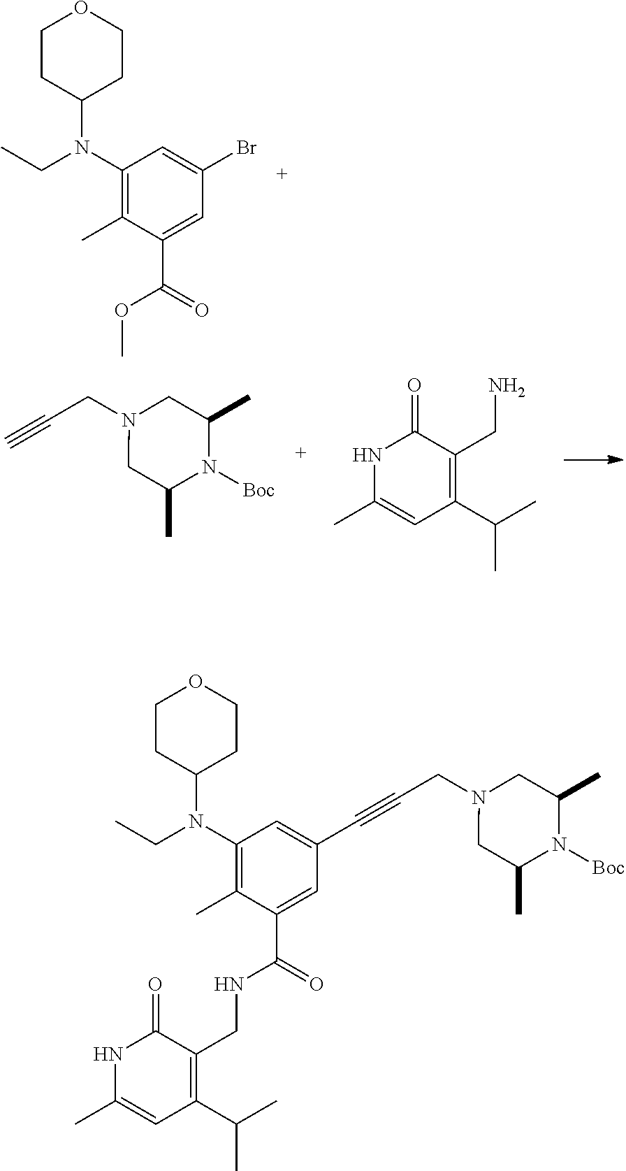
C1CC(N(CC)C2=C(C)C(C(=O)OC)=CC(Br)=C2)CCO1.N1C(C)=CC(C(C)C)=C(CN)C1=O.C#CCN1CC(C)N([Boc])C(C)C1.C1CC(N(CC)C2=C(C)C(C(=O)NCC3=C(C(C)C)C=C(C)NC3=O)=CC(C#CCN3CC(C)N([Boc])C(C)C3)=C2)CCO1
